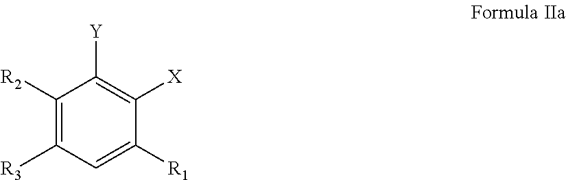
C1([R2])=C([R3])C=C([R1])C([X])=C1[Y]
